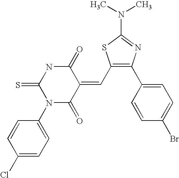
C1(C=C2C(=O)NC(=S)N(C3=CC=C(Cl)C=C3)C2=O)=C(C2=CC=C(Br)C=C2)N=C(N(C)C)S1
